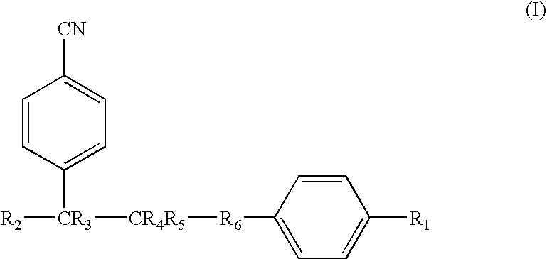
C1=CC([CR3]([R2])[CR4R5][R6]C2=CC=C([R1])C=C2)=CC=C1[CN]
